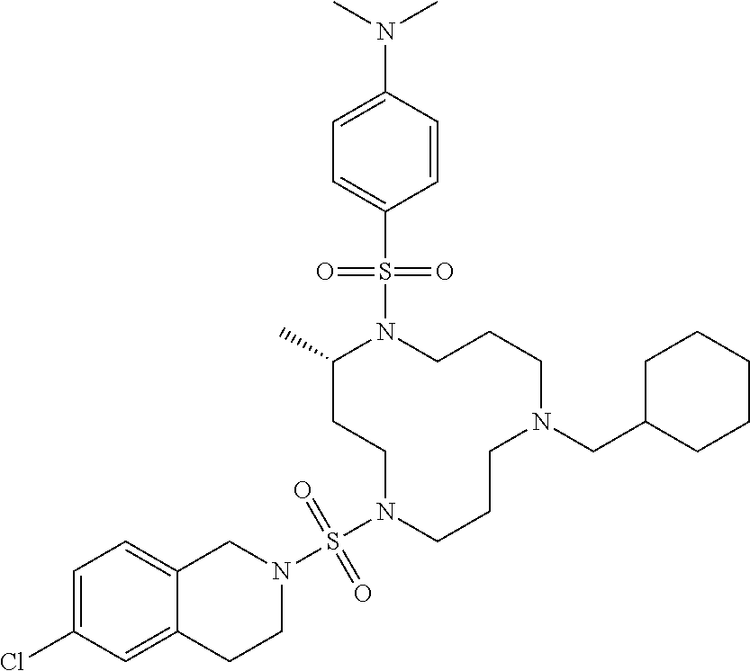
C1(C)CCN(S(N2CC3=CC=C(Cl)C=C3CC2)(=O)=O)CCCN(CC2CCCCC2)CCCN1S(C1=CC=C(N(C)C)C=C1)(=O)=O
